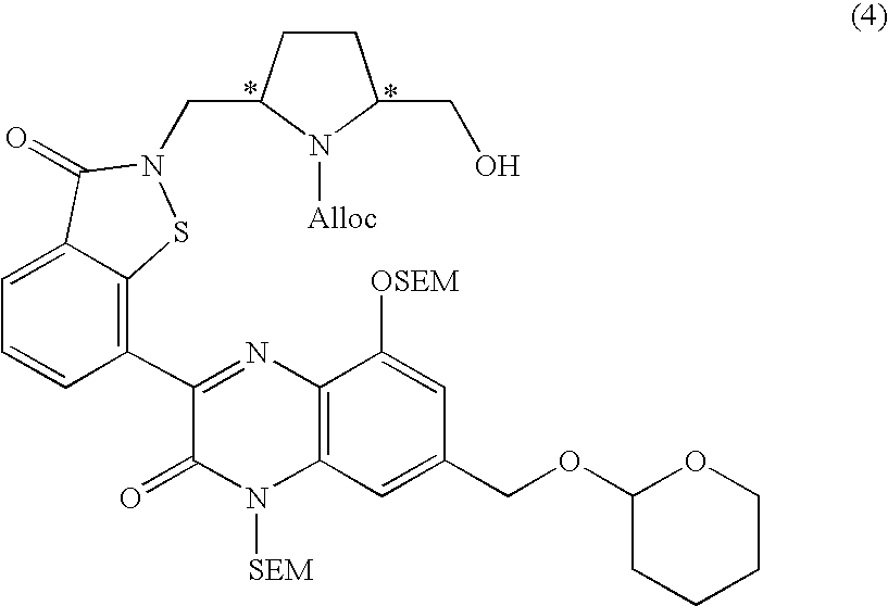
C1=C2C(=C(C3=NC4=C(N([SEM])C3=O)C=C(COC3OCCCC3)C=C4[OSEM])C=C1)SN(CC1CCC(CO)N1[Alloc])C2=O
